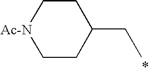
C1CC(CC)CC[Ac-N]1
